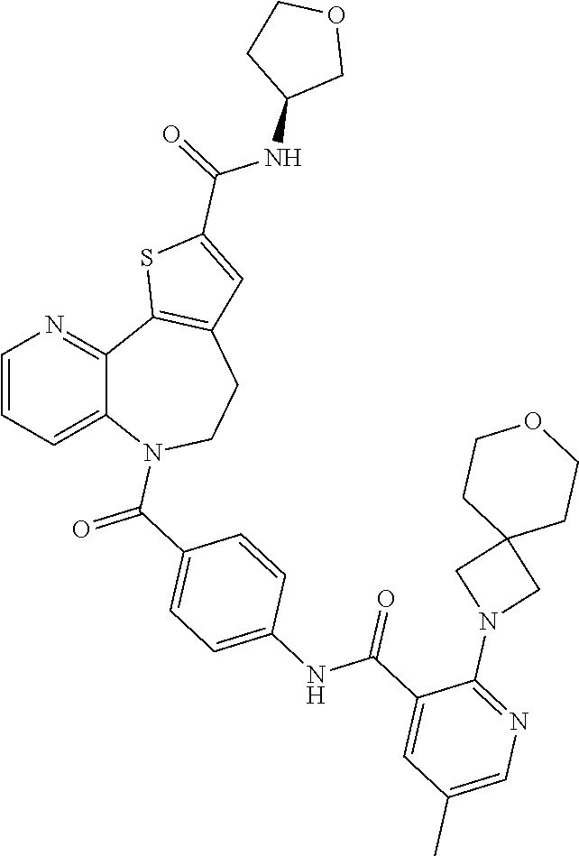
C1=CC=C2C(=N1)C1=C(CCN2C(C2=CC=C(NC(C3=CC(C)=CN=C3N3CC4(C3)CCOCC4)=O)C=C2)=O)C=C(C(NC2COCC2)=O)S1
